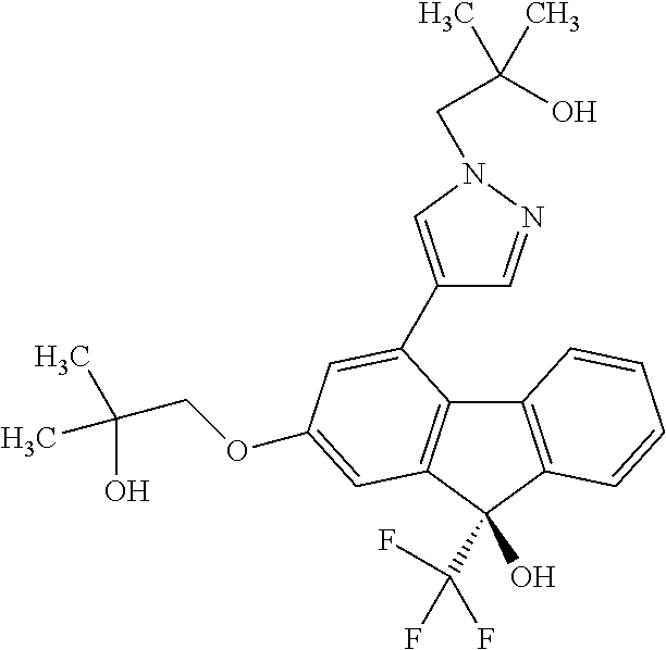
C12=C(C(C(F)(F)F)(O)C3=C1C(C1=CN(CC(O)(C)C)N=C1)=CC(OCC(C)(O)C)=C3)C=CC=C2
